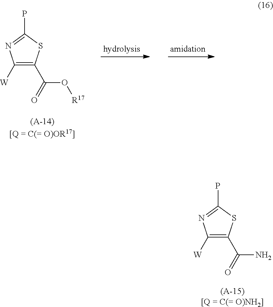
C1([W])=C(C(O[R17])=O)SC(P)=N1.C1([W])=C(C(N)=O)SC(P)=N1
